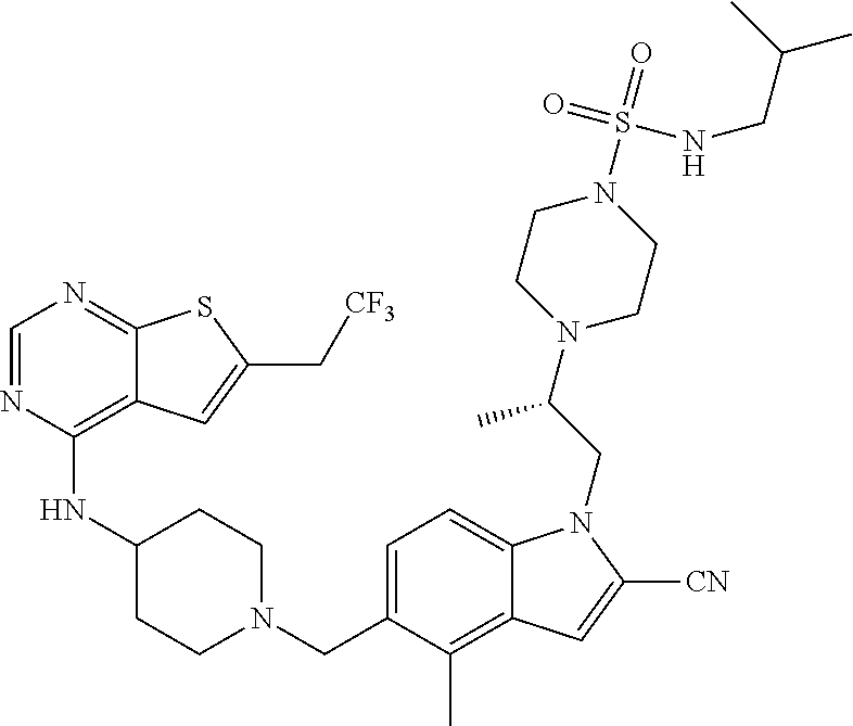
C1=NC(NC2CCN(CC3=CC=C4C(=C3C)C=C([CN])N4CC(N3CCN(S(=O)(NCC(C)C)=O)CC3)C)CC2)=C2C(=N1)SC(C[CF3])=C2
